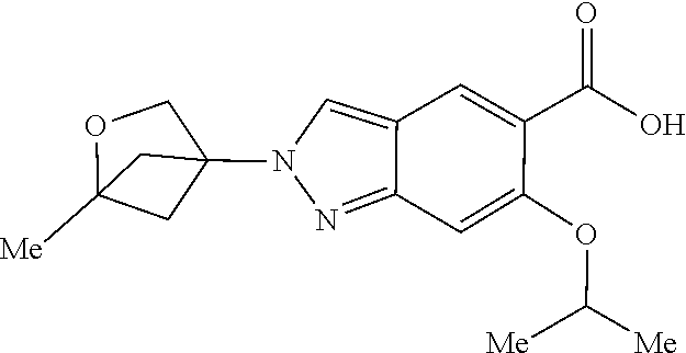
N1(C23CC([Me])(OC2)C3)C=C2C=C(C(=O)O)C(OC([Me])[Me])=CC2=N1
